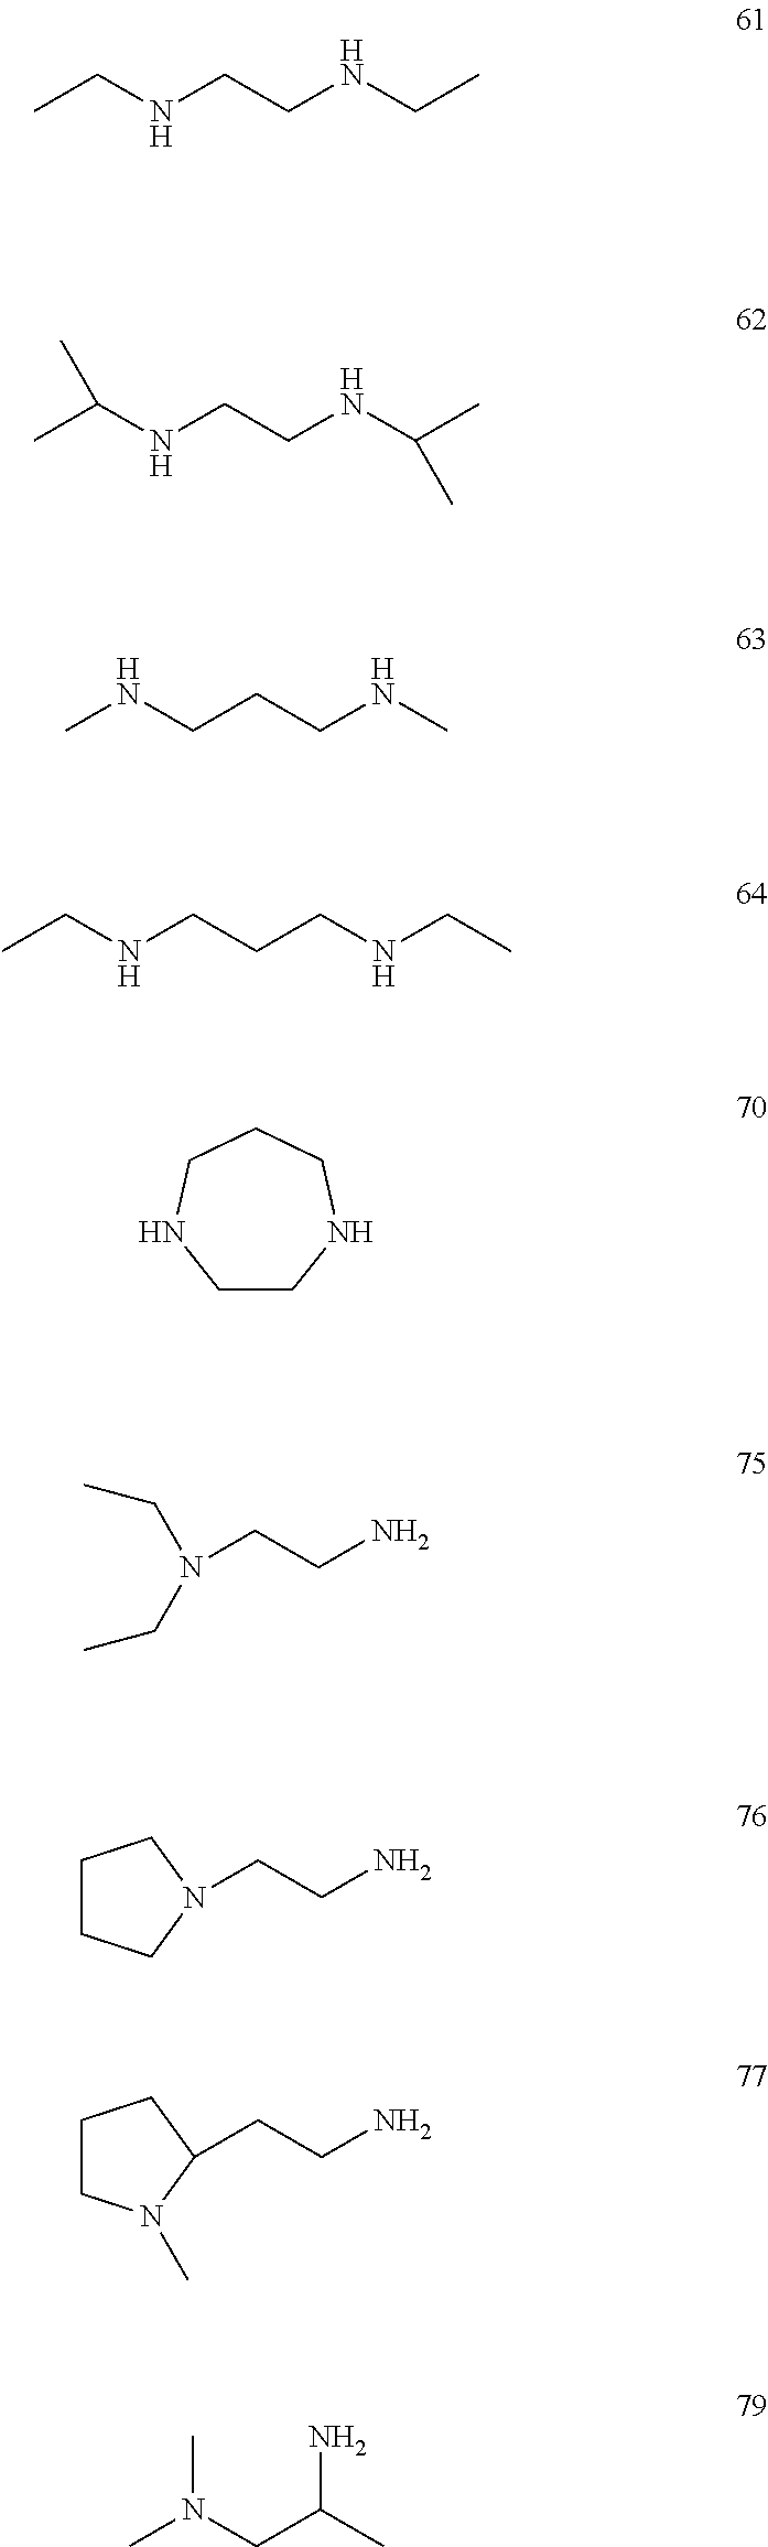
C(NCCNCC)C.C(NCCNC(C)C)(C)C.N(CCCNC)C.C(NCCCNCC)C.C1CNCCCN1.N(CCN)(CC)CC.C1CCN(CCN)C1.C1CN(C)C(CCN)C1.CN(C)CC(C)N
